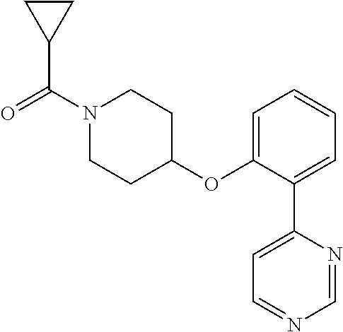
C1(OC2=CC=CC=C2C2=CC=NC=N2)CCN(C(=O)C2CC2)CC1
